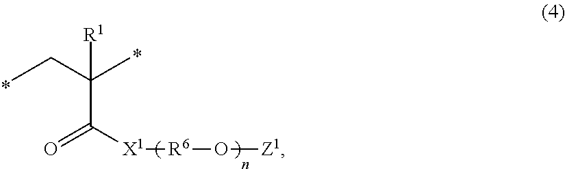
C(C(CC)(C)[R1])([X1][R6]O[Z1])=O
